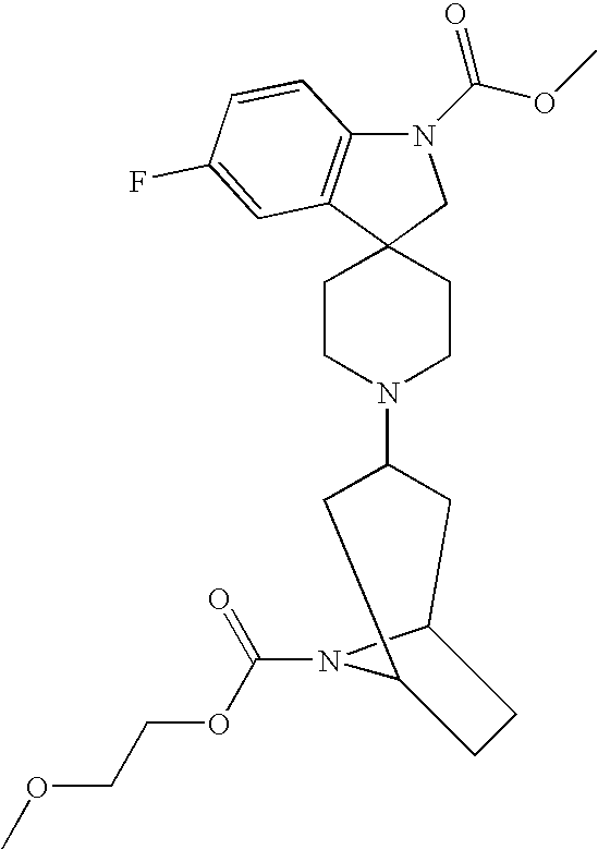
N1(C(OC)=O)C2=C(C3(C1)CCN(C1CC4N(C(OCCOC)=O)C(C1)CC4)CC3)C=C(F)C=C2
